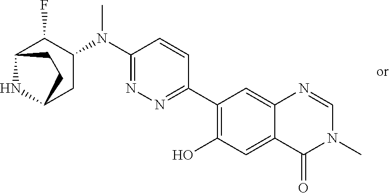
C1(C2=NN=C(N(C3C(F)C4NC(C3)CC4)C)C=C2)=C(O)C=C2C(=C1)N=CN(C)C2=O
